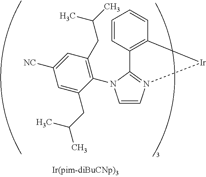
C1=CN2=C(N1C1=C(CC(C)C)C=C([NC])C=C1CC(C)C)C1=C(C=CC=C1)[Ir]2
